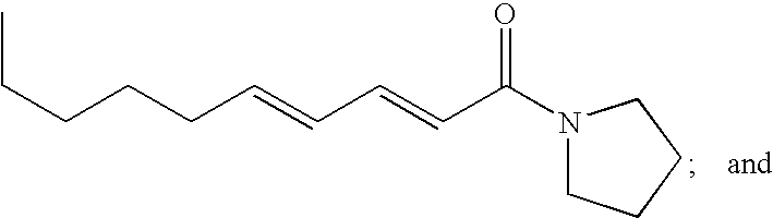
C(CC=CC=CC(N1CCCC1)=O)CCC
